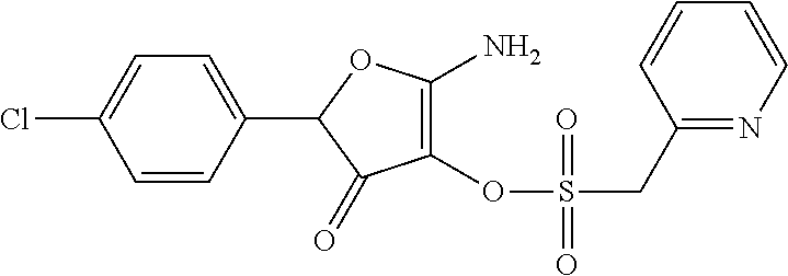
C1=CC(C2C(=O)C(OS(CC3=NC=CC=C3)(=O)=O)=C(N)O2)=CC=C1Cl
